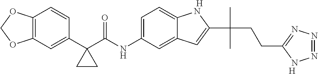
C12=C(C=C(C3(C(NC4=CC=C5C(=C4)C=C(C(C)(CCC4=NN=NN4)C)N5)=O)CC3)C=C1)OCO2.[H].[H]
